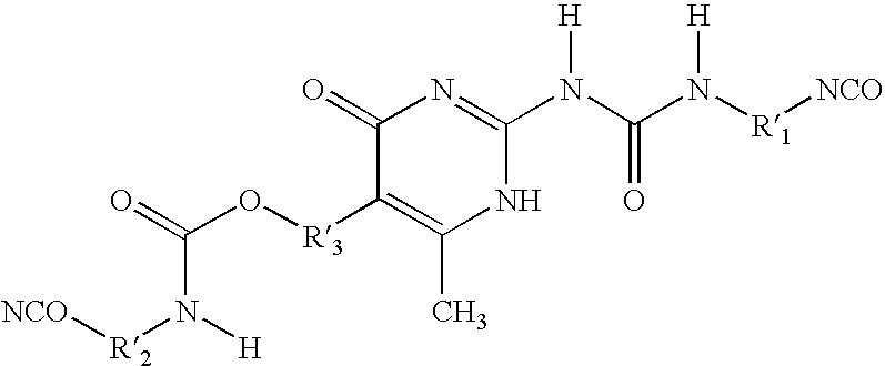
C(N([H])[R2][NCO])(=O)O[R3]C1=C(C)NC(N(C(N([R1][NCO])[H])=O)[H])=NC1=O
